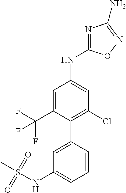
C1(NC2=CC(Cl)=C(C3=CC(NS(C)(=O)=O)=CC=C3)C(C(F)(F)F)=C2)=NC(N)=NO1
